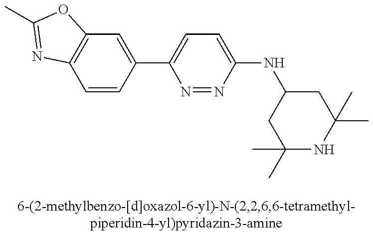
C1=CC(C2=CC=C(NC3CC(C)(C)NC(C)(C)C3)N=N2)=CC2=C1N=C(C)O2
